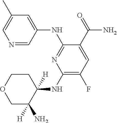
N1=CC(NC2=NC(NC3([H])CCOCC3(N)[H])=C(F)C=C2C(=O)N)=CC(C)=C1
